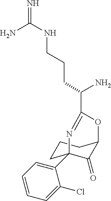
C1CC2(C3=CC=CC=C3Cl)C(=O)C(C1)OC(C(CCCNC(=N)N)N)=N2
